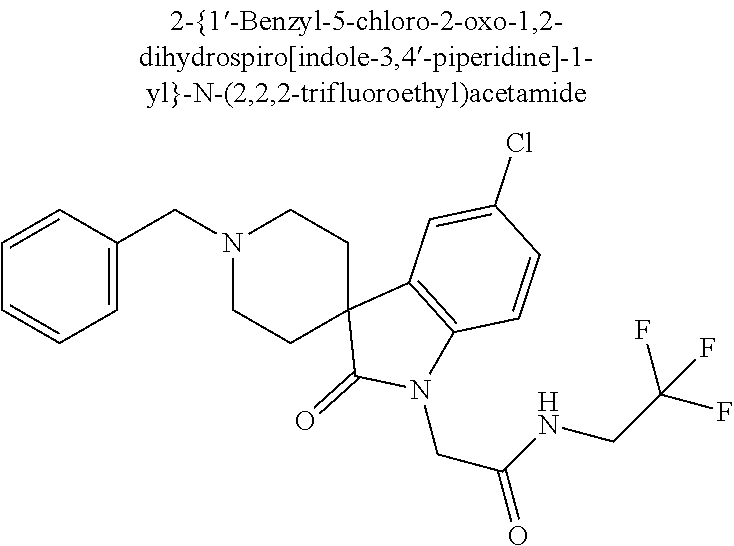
N1(CC2=CC=CC=C2)CCC2(CC1)C(=O)N(CC(NCC(F)(F)F)=O)C1=C2C=C(Cl)C=C1
